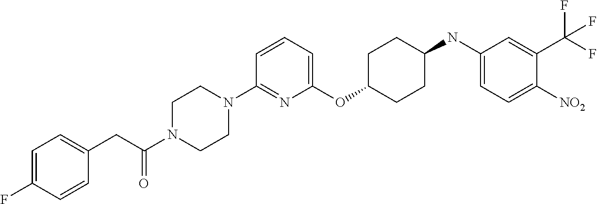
C1(OC2CCC(NC3=CC=C([NO2])C(C(F)(F)F)=C3)CC2)=CC=CC(N2CCN(C(CC3=CC=C(F)C=C3)=O)CC2)=N1
